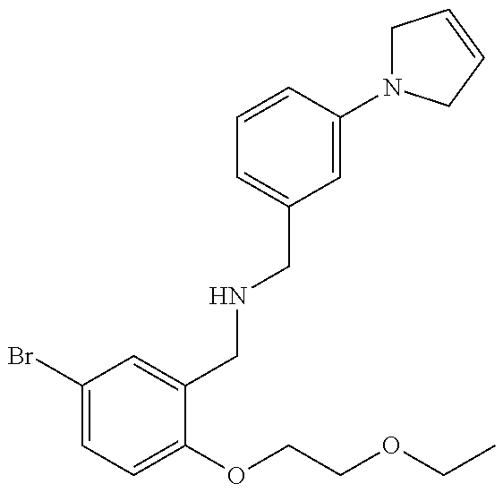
C1(Br)=CC=C(OCCOCC)C(CNCC2=CC=CC(N3CC=CC3)=C2)=C1
